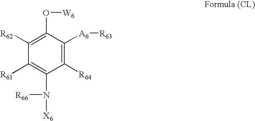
C1([R62])=C(O[W6])C([A6][R63])=C([R64])C(N([R66])[X6])=C1[R61]
